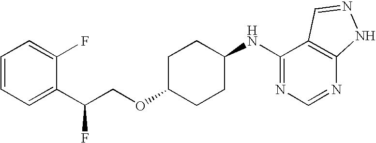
C1=CC=C(F)C(C(COC2CCC(NC3=NC=NC4=C3C=NN4)CC2)F)=C1
